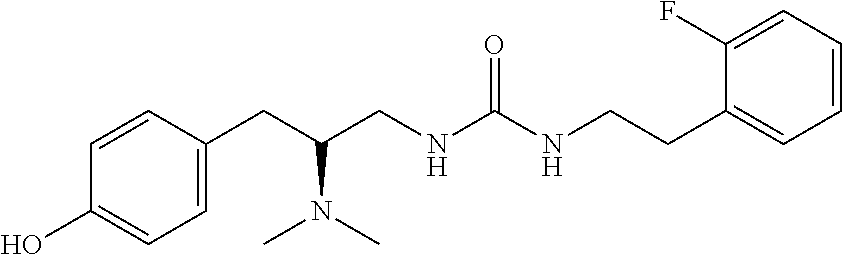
C1(CC(CNC(NCCC2=CC=CC=C2F)=O)N(C)C)=CC=C(O)C=C1
